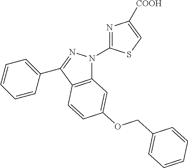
C12=C(C(C3=CC=CC=C3)=NN1C1=NC([COOH])=CS1)C=CC(OCC1=CC=CC=C1)=C2
